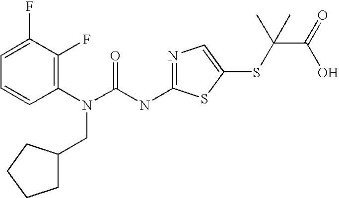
C1=C(F)C(F)=C(N(C(NC2=NC=C(SC(C(O)=O)(C)C)S2)=O)CC2CCCC2)C=C1
